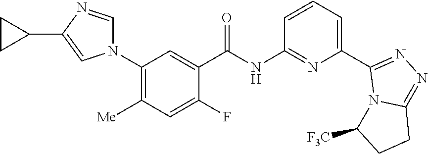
N(C(C1=CC(N2C=NC(C3CC3)=C2)=C([Me])C=C1F)=O)C1=NC(C2=NN=C3N2C([F3C])CC3)=CC=C1
